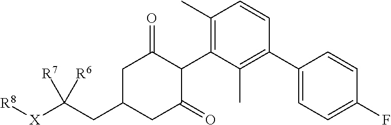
C1C(CC([X][R8])([R7])[R6])CC(=O)C(C2=C(C)C=CC(C3=CC=C(F)C=C3)=C2C)C1=O
